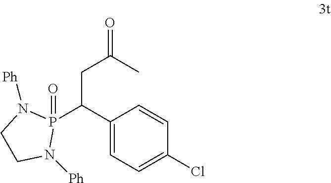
P1(C(CC(=O)C)C2=CC=C(Cl)C=C2)(=O)N([Ph])CCN1[Ph]
